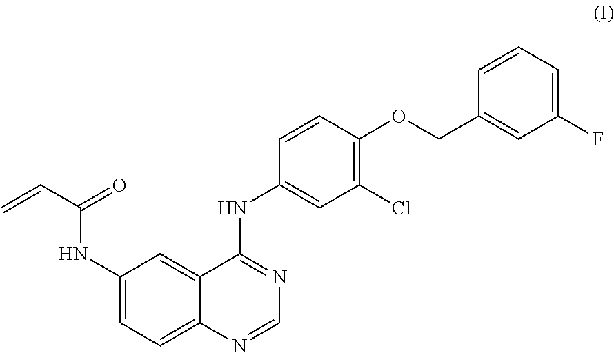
C1(NC(C=C)=O)=CC=C2C(=C1)C(NC1=CC(Cl)=C(OCC3=CC(F)=CC=C3)C=C1)=NC=N2
